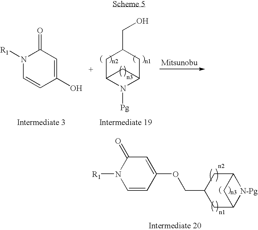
C1C2N([Pg])C(CC1CO)C2.N1([R1])C=CC(O)=CC1=O.C1=CC(OCC2CC3[N-Pg]C(C2)C3)=CC(=O)N1[R1]
